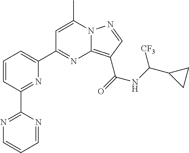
C1=C(C)N2C(=C(C(=O)NC(C3CC3)[CF3])C=N2)N=C1C1=CC=CC(C2=NC=CC=N2)=N1
